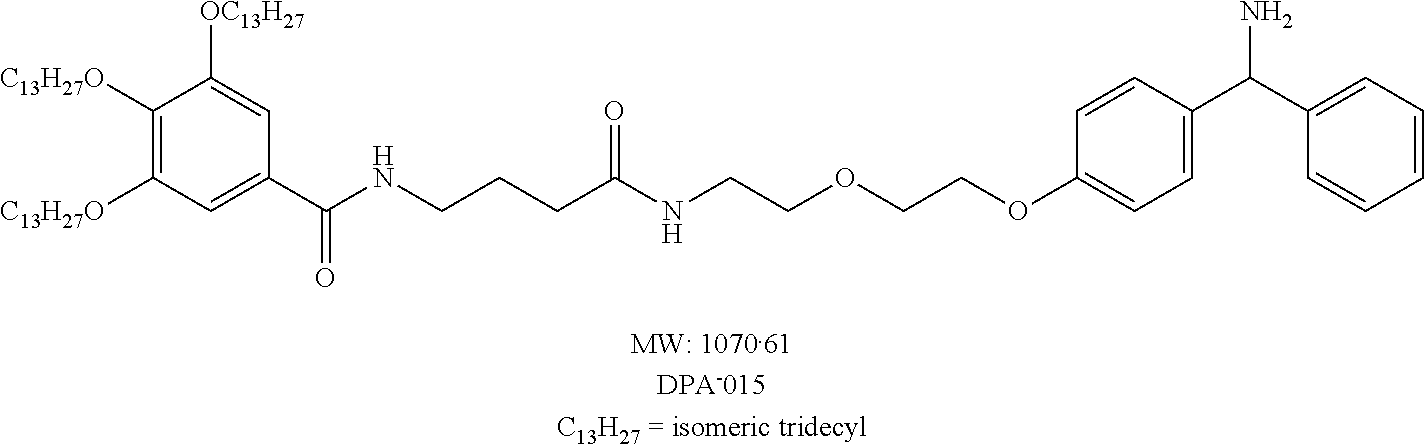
C(C(NCCOCCOC1=CC=C(C(C2=CC=CC=C2)N)C=C1)=O)CCNC(C1=CC([C13H27O])=C([C13H27O])C([OC13H27])=C1)=O
